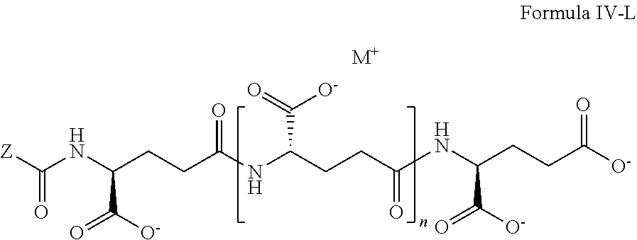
C(CCC(NC(CCC(NC(CCC([O-])=O)C([O-])=O)=O)C(=O)[O-])=O)(C([O-])=O)NC([Z])=O.[M+]
